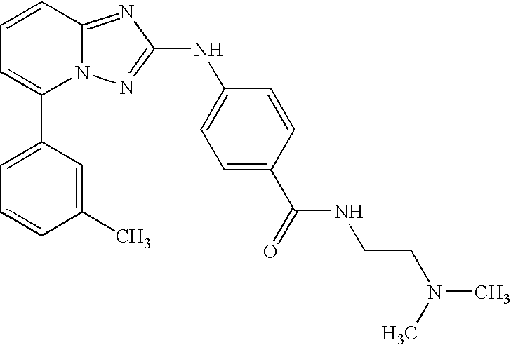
C1(C2=CC=CC3=NC(NC4=CC=C(C(=O)NCCN(C)C)C=C4)=NN23)=CC=CC(C)=C1
